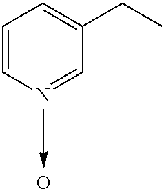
C1=CN=CC(CC)=C1.O
